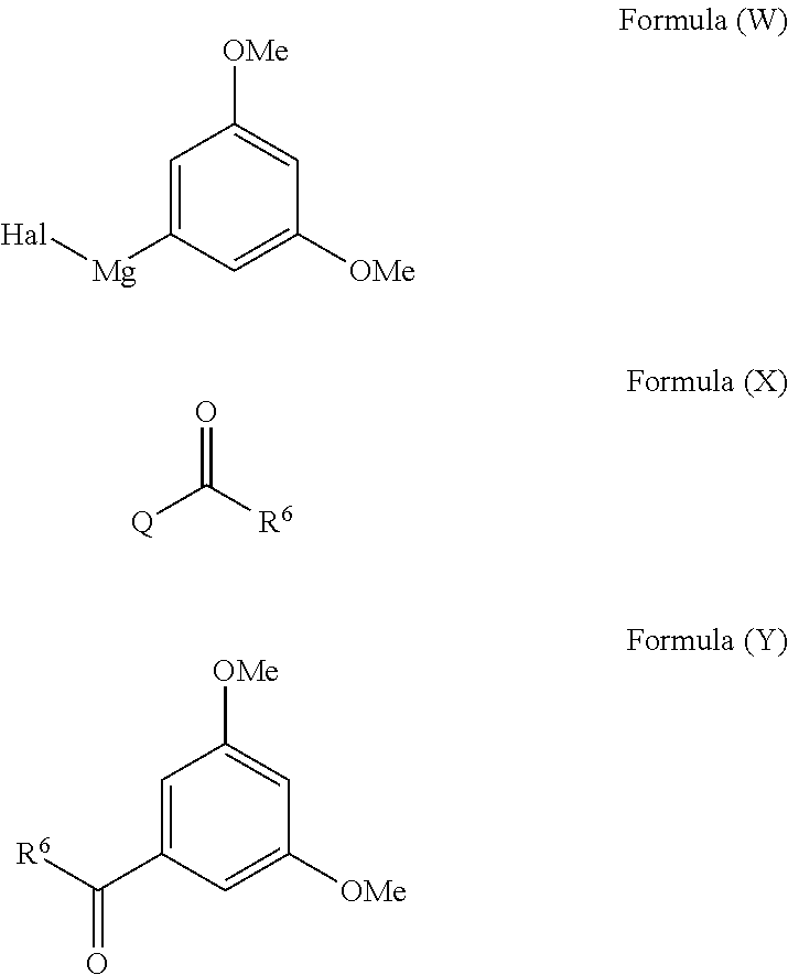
C1=C([Mg][Hal])C=C([OMe])C=C1[OMe].O=C([R6])[Q].C1=C(C([R6])=O)C=C([OMe])C=C1[OMe]
